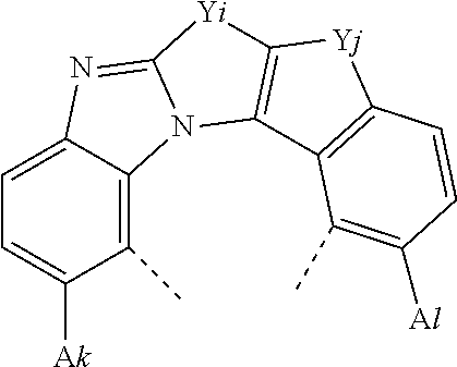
C1=C2C(=C(C)C([Ak])=C1)N1C(=N2)[Yi]C2=C1C1=C([Yj]2)C=CC([Al])=C1C
